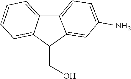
C12=CC=CC=C1C(CO)C1=CC(N)=CC=C21
